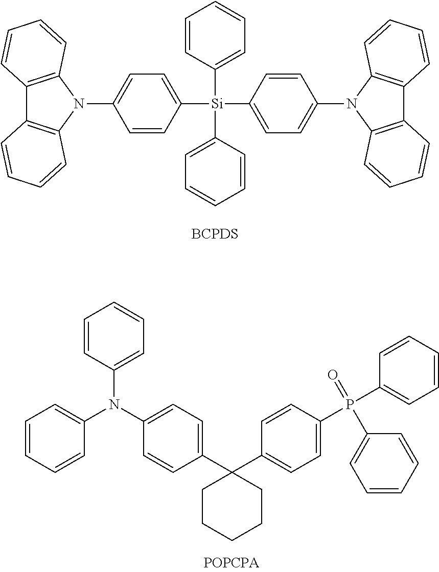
C1=CC([Si](C2=CC=CC=C2)(C2=CC=C(N3C4=C(C5=C3C=CC=C5)C=CC=C4)C=C2)C2=CC=C(N3C4=C(C5=C3C=CC=C5)C=CC=C4)C=C2)=CC=C1.[BCPDS].C1=CC(N(C2=CC=C(C3(C4=CC=C(P(C5=CC=CC=C5)(=O)C5=CC=CC=C5)C=C4)CCCCC3)C=C2)C2=CC=CC=C2)=CC=C1
